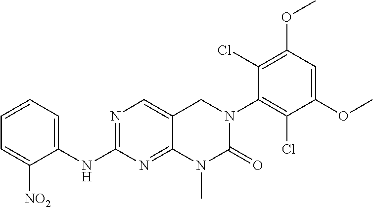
C12=NC(NC3=CC=CC=C3[NO2])=NC=C1CN(C1=C(Cl)C(OC)=CC(OC)=C1Cl)C(=O)N2C
